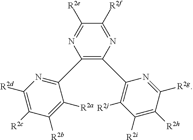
C1([R2e])=NC(C2=NC([R2d])=C([R2c])C([R2b])=C2[R2a])=C(C2=C([R2j])C([R2i])=C([R2h])C([R2g])=N2)N=C1[R2f]
